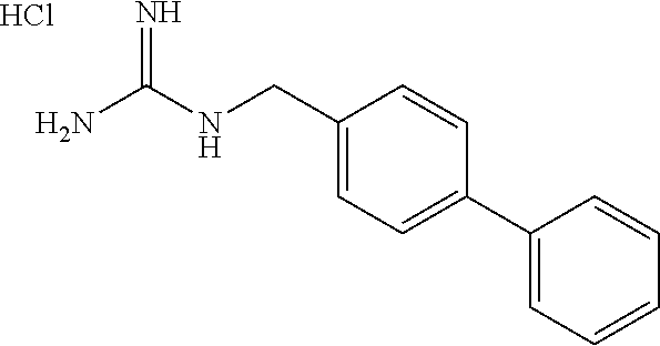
NC(NCC1=CC=C(C2=CC=CC=C2)C=C1)=N.Cl
